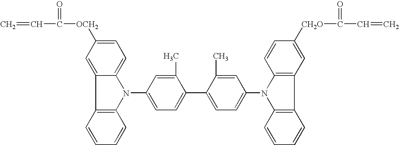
C=CC(=O)[OCH2]C1=CC=C2C(=C1)C1=C(N2C2=CC=C(C3=CC=C(N4C5=C(C=C([CH2O]C(C=C)=O)C=C5)C5=C4C=CC=C5)C=C3C)C(C)=C2)C=CC=C1
